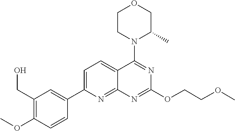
C1=C(C2=CC(CO)=C(OC)C=C2)N=C2C(=C1)C(N1C(C)COCC1)=NC(OCCOC)=N2
